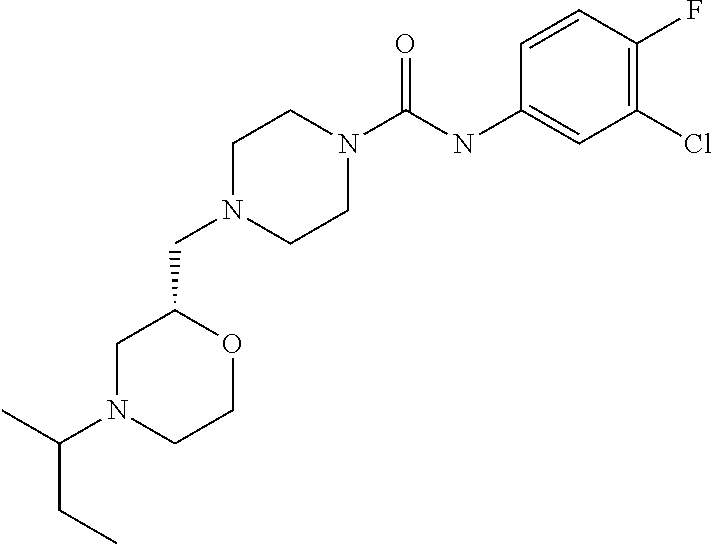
C(N1CCOC(CN2CCN(C(NC3=CC(Cl)=C(F)C=C3)=O)CC2)C1)(C)CC
